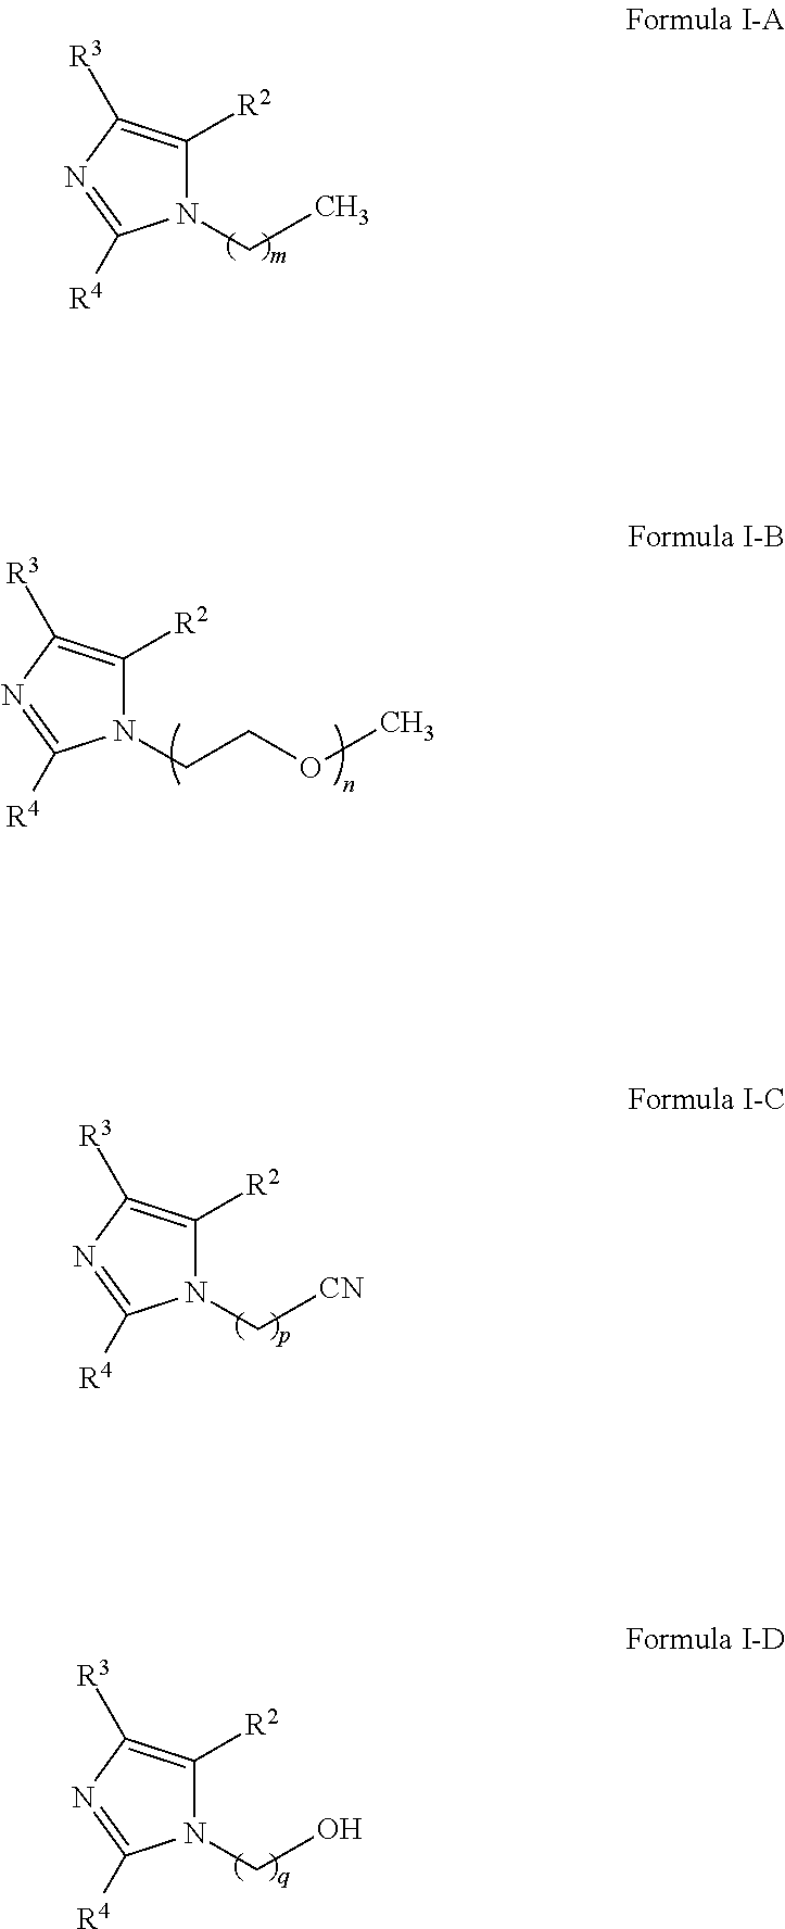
N1(CC)C([R2])=C([R3])N=C1[R4].N1(CCOC)C([R2])=C([R3])N=C1[R4].N1(C[CN])C([R2])=C([R3])N=C1[R4].N1(CO)C([R2])=C([R3])N=C1[R4]
